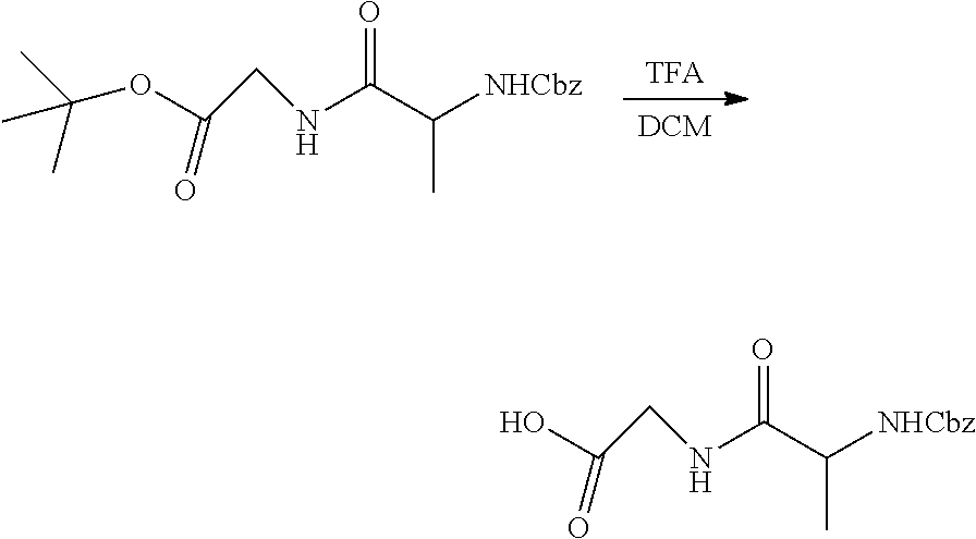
[DCM].[TFA].CC(OC(=O)CNC(=O)C(C)[NHCbz])(C)C.OC(=O)CNC(=O)C(C)[NHCbz]
